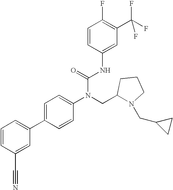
C1=CC(C#N)=CC(C2=CC=C(N(C(NC3=CC(C(F)(F)F)=C(F)C=C3)=O)CC3N(CC4CC4)CCC3)C=C2)=C1
